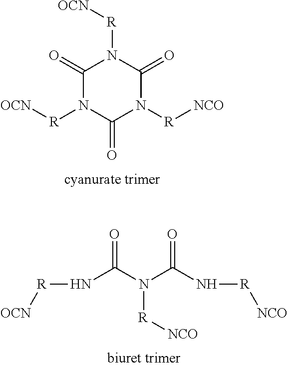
C1(=O)N([R][OCN])C(=O)N([R][NCO])C(=O)N1[R][OCN].[OCN][R]NC(N(C(=O)N[R][NCO])[R][NCO])=O
